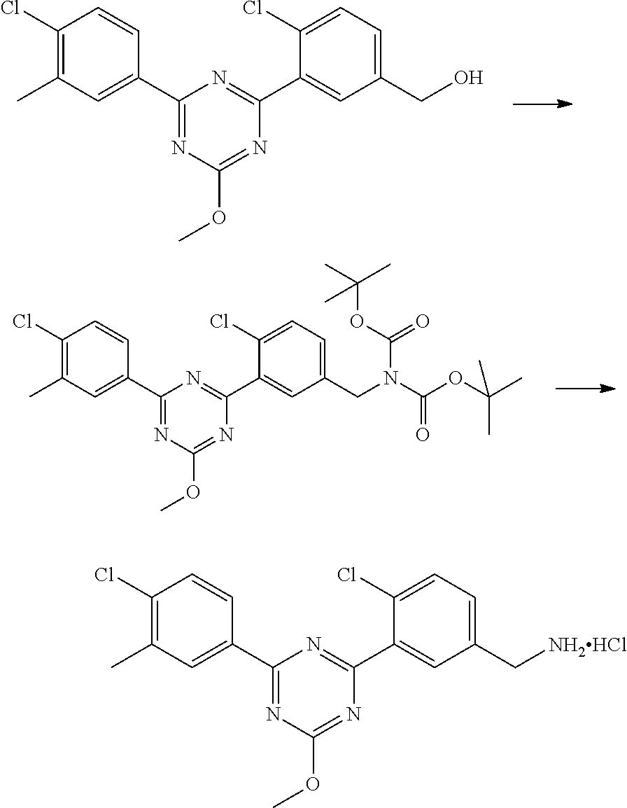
C1(Cl)=C(C)C=C(C2=NC(OC)=NC(C3=CC(CO)=CC=C3Cl)=N2)C=C1.C1(Cl)=C(C)C=C(C2=NC(OC)=NC(C3=CC(CN(C(OC(C)(C)C)=O)C(OC(C)(C)C)=O)=CC=C3Cl)=N2)C=C1.C1(Cl)=C(C)C=C(C2=NC(OC)=NC(C3=CC(C[NH2HCl])=CC=C3Cl)=N2)C=C1
